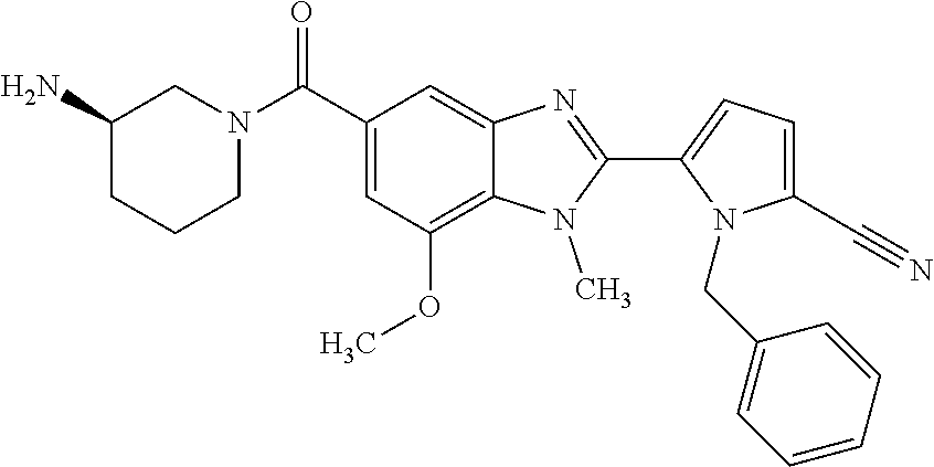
C1=C(C#N)N(CC2=CC=CC=C2)C(C2=NC3=CC(C(N4CCCC(N)C4)=O)=CC(OC)=C3N2C)=C1
